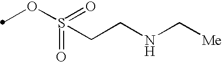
O=S(OC)(=O)CCNC[Me]
